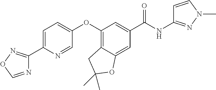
C1=C(C2=NOC=N2)N=CC(OC2=C3C(=CC(C(NC4=NN(C)C=C4)=O)=C2)OC(C)(C)C3)=C1
